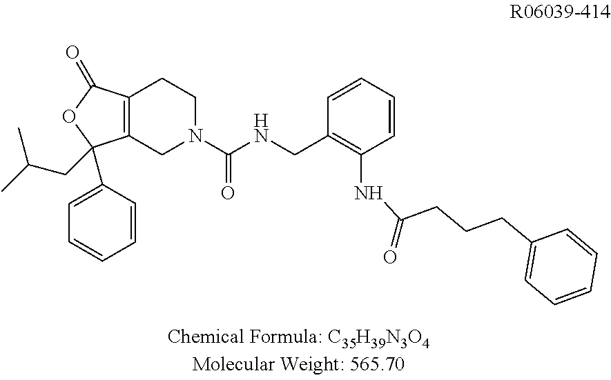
C12=C(C(=O)OC1(CC(C)C)C1=CC=CC=C1)CCN(C(NCC1=C(NC(=O)CCCC3=CC=CC=C3)C=CC=C1)=O)C2
